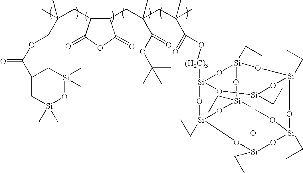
C1(C(OCC(C)(CC2C(=O)OC(=O)C2CC(CC(C)(C)C(O[(H2C)3][Si]23O[Si]4(CC)O[Si]5(CC)O[Si](CC)(O2)O[Si]2(CC)O[Si](CC)(O[Si](CC)(O4)O[Si](CC)(O2)O3)O5)=O)(C(OC(C)(C)C)=O)C)C)=O)C[Si](C)(C)O[Si](C)(C)C1
